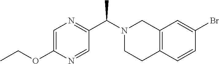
C1=C(OCC)N=CC(C(N2CCC3=C(C2)C=C(Br)C=C3)C)=N1
